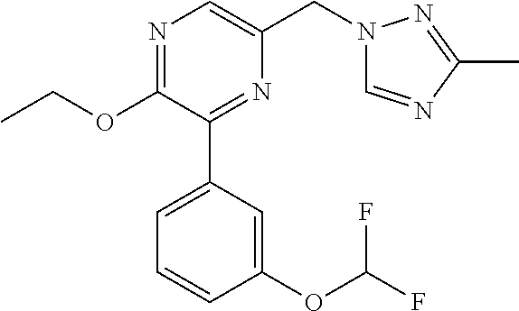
N1=C(OCC)C(C2=CC=CC(OC(F)F)=C2)=NC(CN2C=NC(C)=N2)=C1
